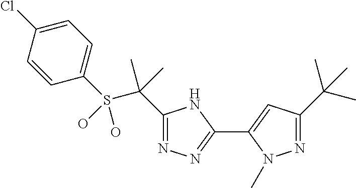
C1(S(C(C)(C)C2=NN=C(C3=CC(C(C)(C)C)=NN3C)N2)(O)O)=CC=C(Cl)C=C1
